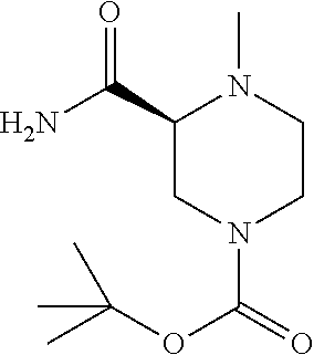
C1(C(N)=O)CN(C(=O)OC(C)(C)C)CCN1C
